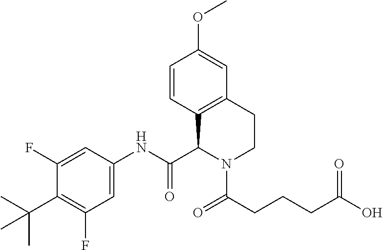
C1(F)=CC(NC(C2C3=C(CCN2C(=O)CCCC(O)=O)C=C(OC)C=C3)=O)=CC(F)=C1C(C)(C)C
